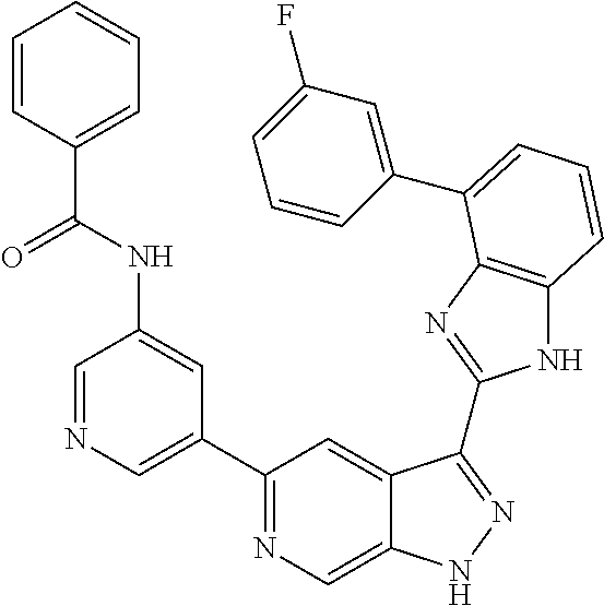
C1=NC=C(C2=NC=C3C(=C2)C(C2=NC4=C(N2)C=CC=C4C2=CC(F)=CC=C2)=NN3)C=C1NC(C1=CC=CC=C1)=O
